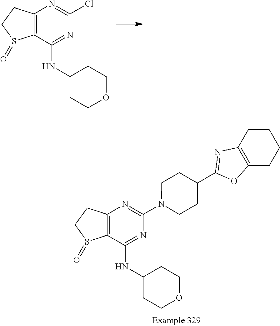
C12=C(C(NC3CCOCC3)=NC(Cl)=N1)S(=O)CC2.C12=C(C(NC3CCOCC3)=NC(N3CCC(C4=NC5=C(CCCC5)O4)CC3)=N1)S(=O)CC2
